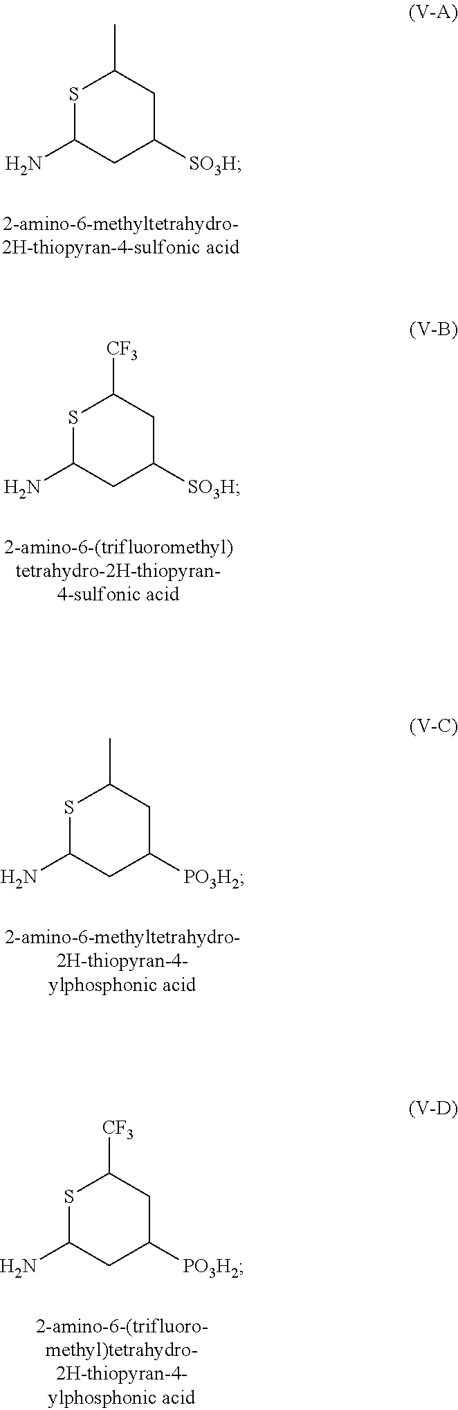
S1C(N)CC([SO3H])CC1C.S1C(N)CC([SO3H])CC1[CF3].S1C(N)CC([PO3H2])CC1C.S1C(N)CC([PO3H2])CC1[CF3]
